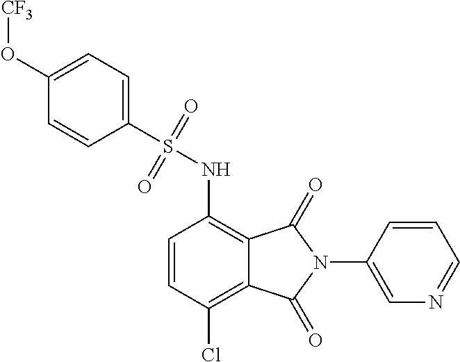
C1(N2C(=O)C3=C(NS(=O)(=O)C4=CC=C(O[CF3])C=C4)C=CC(Cl)=C3C2=O)=CN=CC=C1
